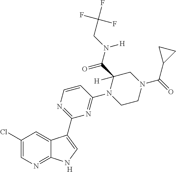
[H].C1=CN=C(C2=CNC3=NC=C(Cl)C=C32)N=C1N1CCN(C(C2CC2)=O)CC1(C(N(CC(F)(F)F)[H])=O)[H]
